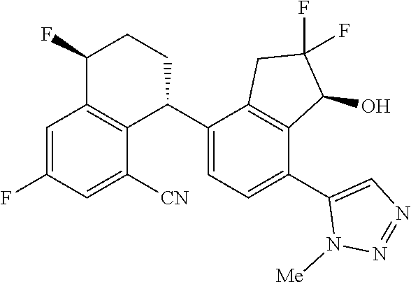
C1=C(F)C=C([CN])C2=C1C(F)CCC2C1=CC=C(C2=CN=NN2[Me])C2=C1CC(F)(F)C2O
